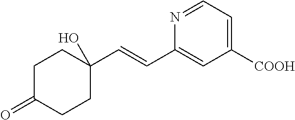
C1C(=O)CCC(C=CC2=CC([COOH])=CC=N2)(O)C1
